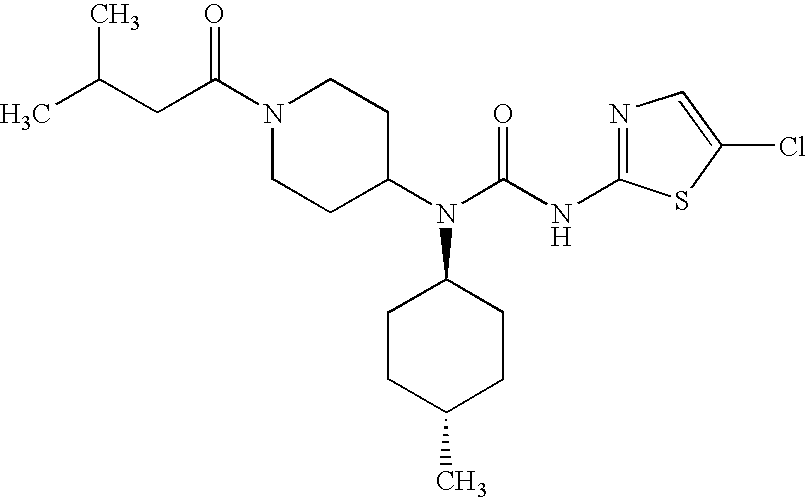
CC(CC(N1CCC(N(C(NC2=NC=C(Cl)S2)=O)C2CCC(C)CC2)CC1)=O)C
